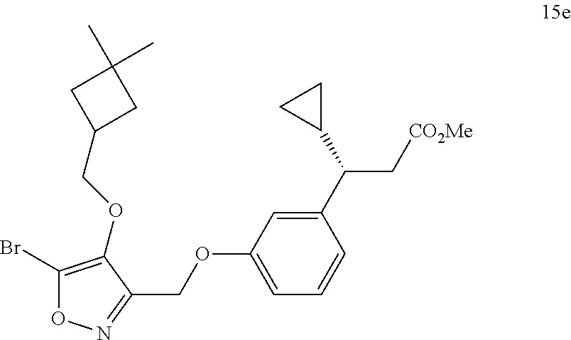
C1(Br)=C(OCC2CC(C)(C)C2)C(COC2=CC=CC(C(C[CO2Me])C3CC3)=C2)=NO1
